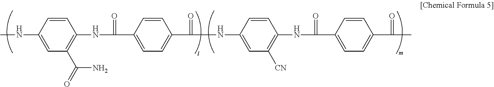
C1=CC(NC)=CC(C(=O)N)=C1NC(C1=CC=C(C(NC2=CC([CN])=C(NC(=O)C3=CC=C(C(C)=O)C=C3)C=C2)=O)C=C1)=O
